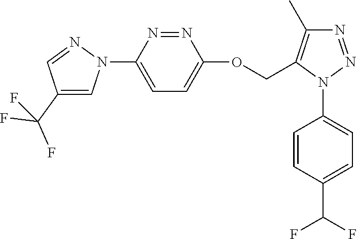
C1=CC(N2N=NC(C)=C2COC2=CC=C(N3C=C(C(F)(F)F)C=N3)N=N2)=CC=C1C(F)F
